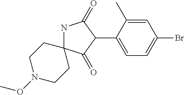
N1C2(C(=O)C(C3=CC=C(Br)C=C3C)C1=O)CCN(OC)CC2
